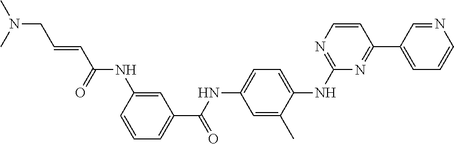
N(CC=CC(NC1=CC(C(NC2=CC=C(NC3=NC=CC(C4=CC=CN=C4)=N3)C(C)=C2)=O)=CC=C1)=O)(C)C
